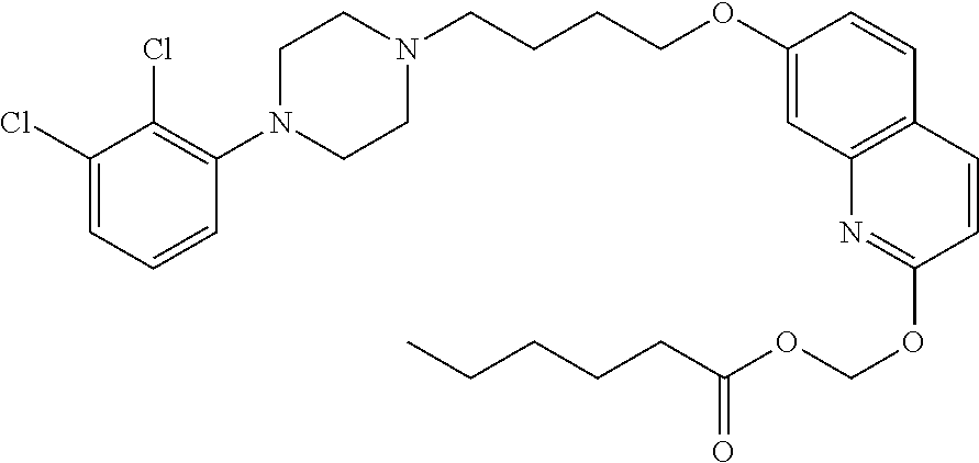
C1(Cl)=CC=CC(N2CCN(CCCCOC3=CC4=C(C=C3)C=CC(OCOC(=O)CCCCC)=N4)CC2)=C1Cl
